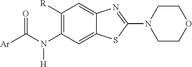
C1([R])=C(N([H])C(=O)[Ar])C=C2C(=C1)N=C(N1CCOCC1)S2
